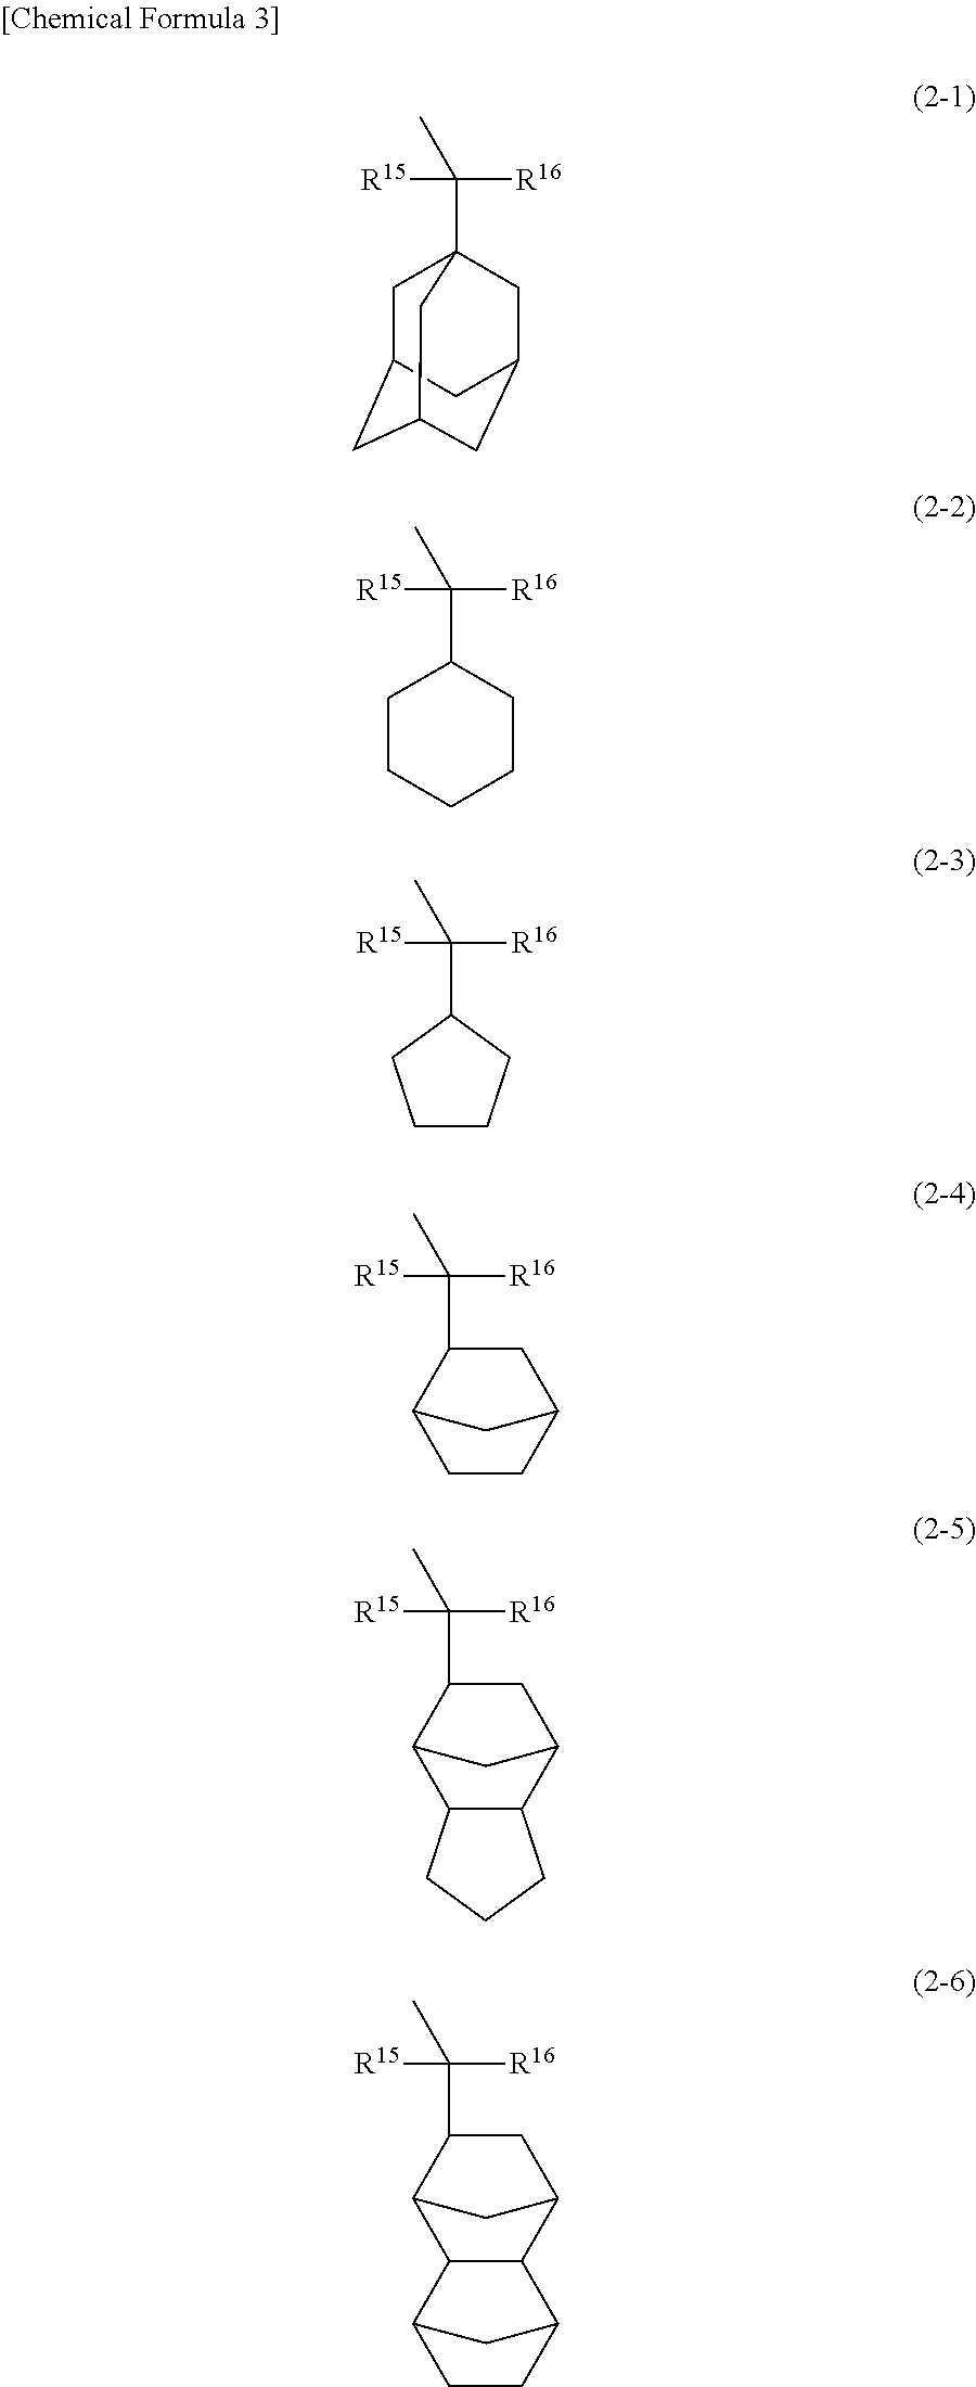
C1C2CC3CC(CC1(C([R16])([R15])C)C3)C2.C1CCCCC1C([R16])([R15])C.C([R16])([R15])(C)C1CCCC1.C([R16])([R15])(C)C1C2CCC(C1)C2.C([R16])([R15])(C)C1C2C3C(C(C1)C2)CCC3.C([R16])([R15])(C)C1C2CC(C1)C1C2C2CCC1C2
